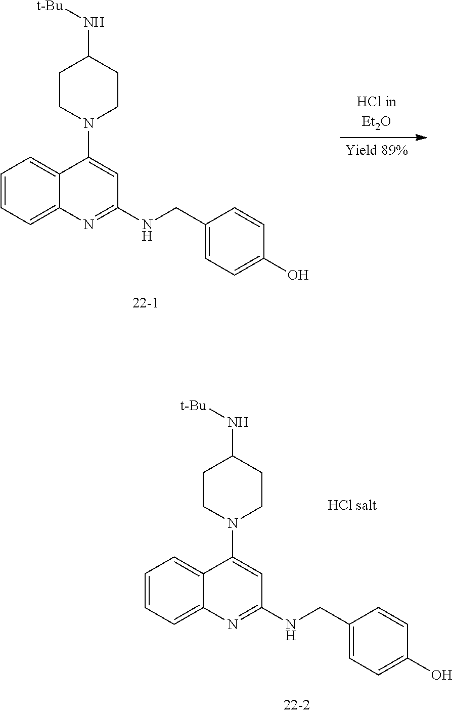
C1=CC=C2C(=C1)C(N1CCC(N[t-Bu])CC1)=CC(NCC1=CC=C(O)C=C1)=N2.C1=CC=C2C(=C1)C(N1CCC(N[t-Bu])CC1)=CC(NCC1=CC=C(O)C=C1)=N2
